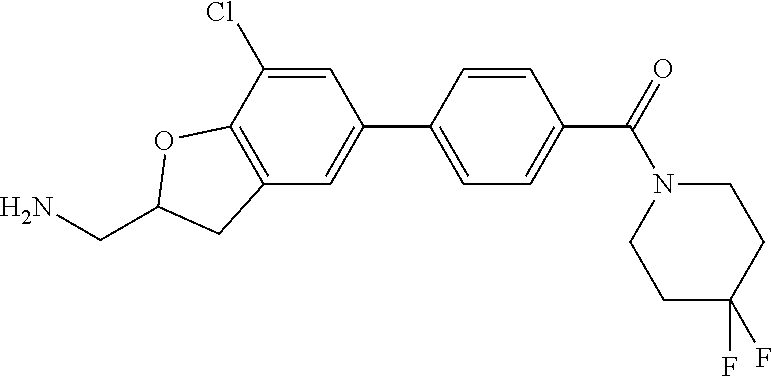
C1=C(Cl)C2=C(C=C1C1=CC=C(C(=O)N3CCC(F)(F)CC3)C=C1)CC(CN)O2
